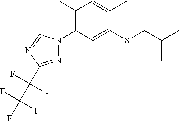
C1(C)=CC(C)=C(N2N=C(C(C(F)(F)F)(F)F)N=C2)C=C1SCC(C)C
